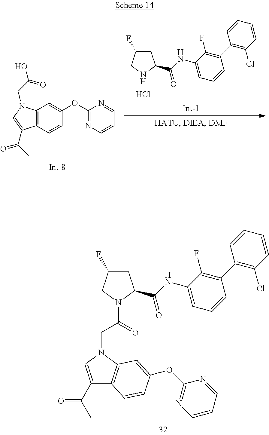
C1C(F)CNC1C(NC1=CC=CC(C2=C(Cl)C=CC=C2)=C1F)=O.Cl.C12=C(C=CC(OC3=NC=CC=N3)=C1)C(C(C)=O)=CN2CC(O)=O.C1C(F)CN(C(CN2C=C(C(C)=O)C3=C2C=C(OC2=NC=CC=N2)C=C3)=O)C1C(NC1=CC=CC(C2=C(Cl)C=CC=C2)=C1F)=O
